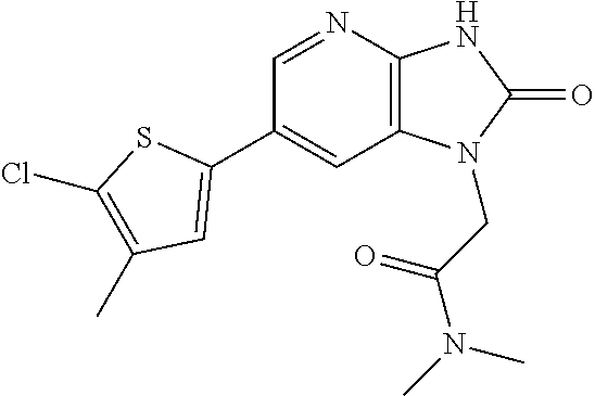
C1(C2=CC(C)=C(Cl)S2)=CC2=C(N=C1)NC(=O)N2CC(=O)N(C)C
